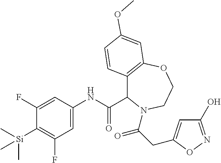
C1(F)=CC(NC(C2C3=C(OCCN2C(=O)CC2=CC(O)=NO2)C=C(OC)C=C3)=O)=CC(F)=C1[Si](C)(C)C
